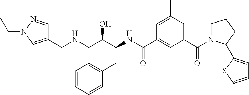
C1(CNCC(C(NC(C2=CC(C(=O)N3CCCC3C3=CC=CS3)=CC(C)=C2)=O)CC2=CC=CC=C2)O)=CN(CC)N=C1
